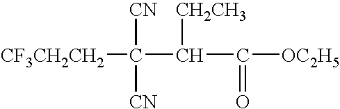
[CF3CH2CH2]C([CN])([CN])C(C(=O)[OC2H5])[CH2CH3]
